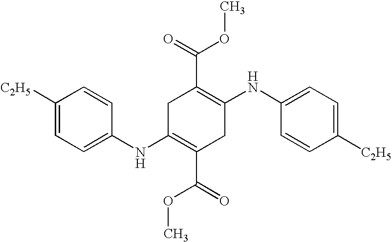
C1(NC2=CC=C([C2H5])C=C2)=C(C(OC)=O)CC(NC2=CC=C([C2H5])C=C2)=C(C(=O)OC)C1
